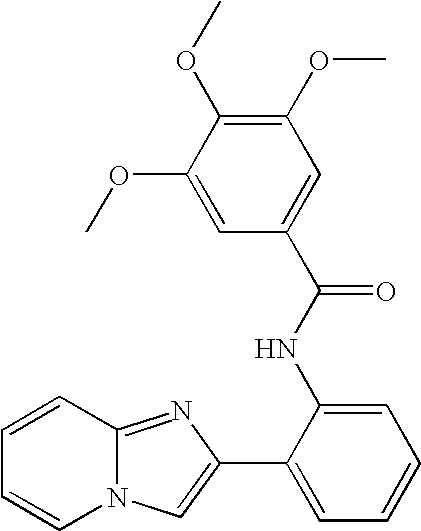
N12C(=NC(C3=CC=CC=C3NC(C3=CC(OC)=C(OC)C(OC)=C3)=O)=C1)C=CC=C2
